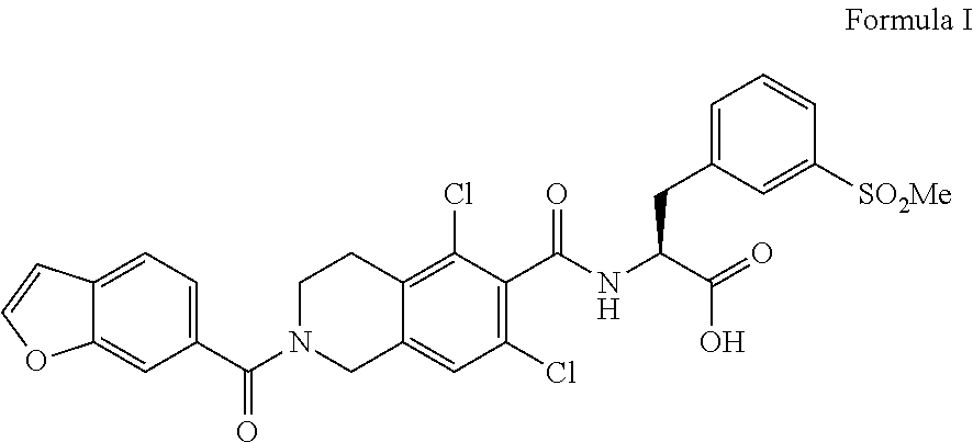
OC(C(NC(C1=C(Cl)C=C2CN(C(=O)C3=CC=C4C(=C3)OC=C4)CCC2=C1Cl)=O)CC1=CC=CC([SO2Me])=C1)=O
